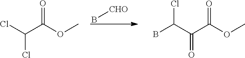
ClC(C(OC)=O)Cl.B[CHO].BC(C(C(OC)=O)=O)Cl
